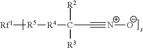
[Rf1][R5][R4]C([R2])([R3])C#[N+][O-]
